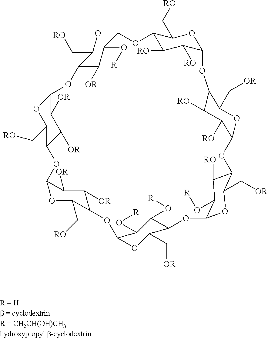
C12C([RO])C([RO])C(OC1C[RO])OC1C([RO])C([RO])C(OC3C(C[OR])OC(OC4C(C[OR])OC(OC5C(C[RO])OC(OC6C(C[RO])OC(OC7C(C[RO])OC(O2)C(O[R])C7[OR])C([OR])C6[OR])C([OR])C5[OR])C(O[R])C4O[R])C(O[R])C3[RO])OC1C[OR]
